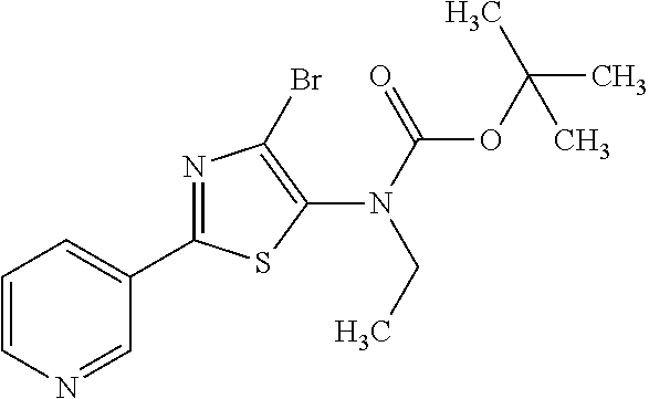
C1(C2=NC(Br)=C(N(C(OC(C)(C)C)=O)CC)S2)=CC=CN=C1
